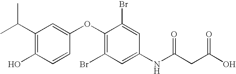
C1=CC(OC2=C(Br)C=C(NC(CC(O)=O)=O)C=C2Br)=CC(C(C)C)=C1O
